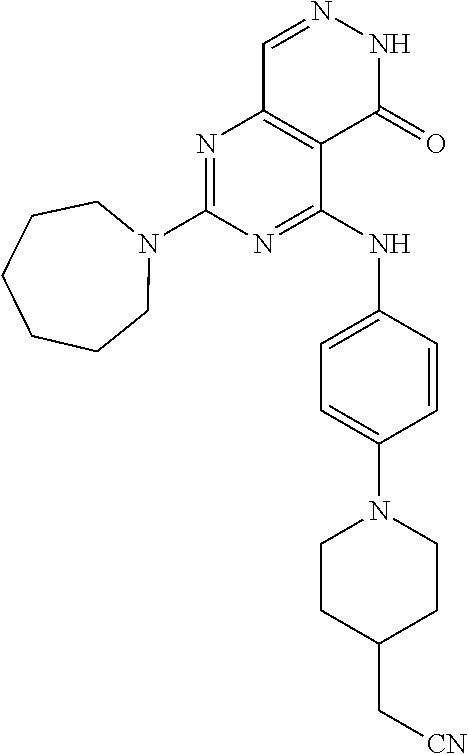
N1=C(NC2=CC=C(N3CCC(C[CN])CC3)C=C2)C2=C(N=C1N1CCCCCC1)C=NNC2=O
